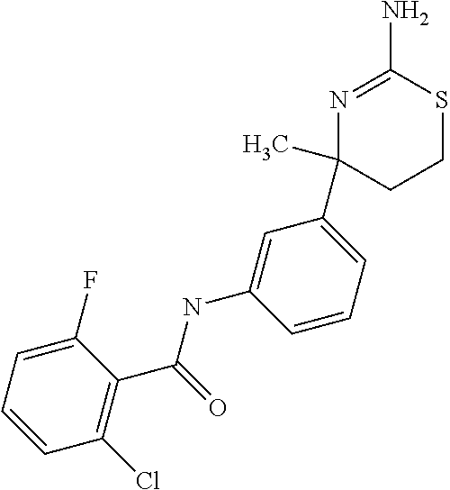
N1=C(N)SCCC1(C)C1=CC=CC(NC(C2=C(Cl)C=CC=C2F)=O)=C1
